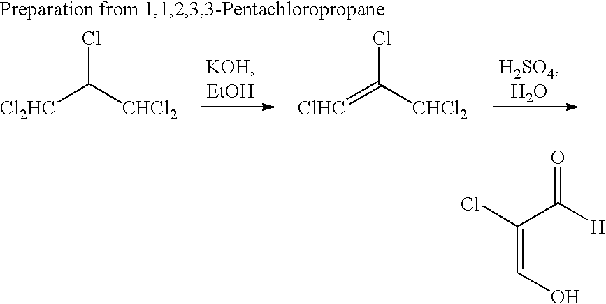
[Cl2HC]C([CHCl2])Cl.[ClHC]=C([CHCl2])Cl.C(C([H])=O)(Cl)=CO
